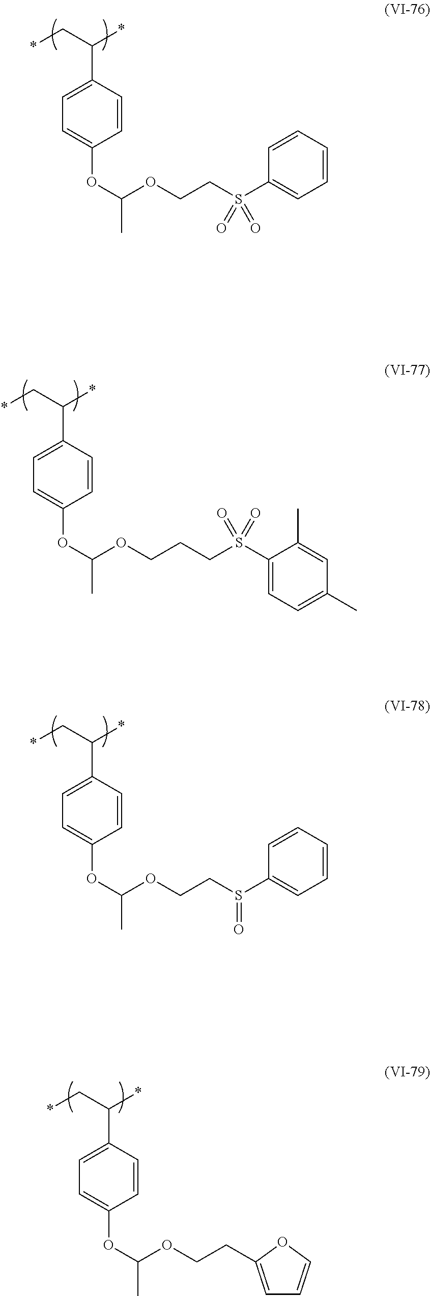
*CC(*)C1=CC=C(OC(OCCS(C2=CC=CC=C2)(=O)=O)C)C=C1.*CC(*)C1=CC=C(OC(OCCCS(C2=CC=C(C)C=C2C)(=O)=O)C)C=C1.*CC(*)C1=CC=C(OC(OCCS(C2=CC=CC=C2)=O)C)C=C1.*CC(*)C1=CC=C(OC(OCCC2=CC=CO2)C)C=C1
